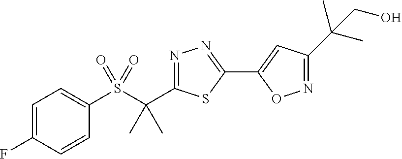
S(C(C)(C)C1=NN=C(C2=CC(C(C)(CO)C)=NO2)S1)(=O)(=O)C1=CC=C(F)C=C1
